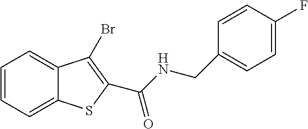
C1=CC=C2C(=C1)C(Br)=C(C(NCC1=CC=C(F)C=C1)=O)S2
